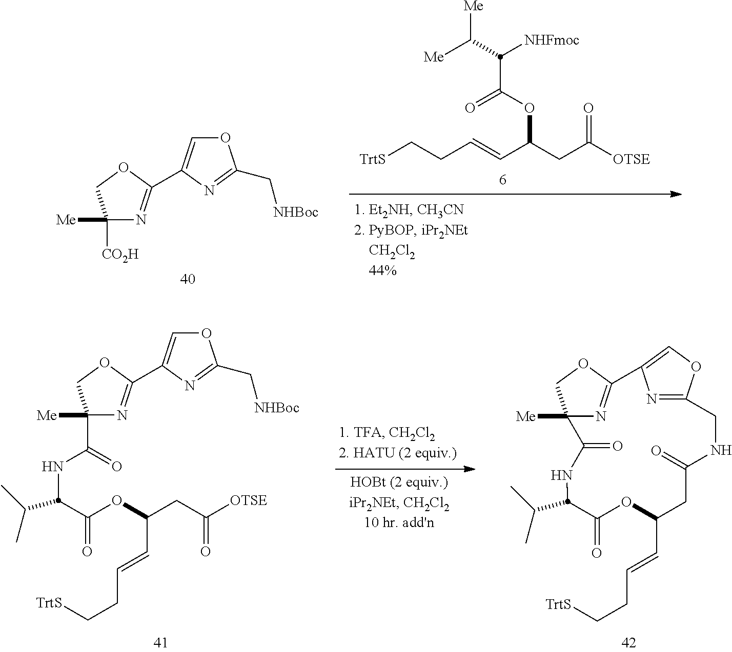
C1([CO2H])([Me])N=C(C2=COC(C[NHBoc])=N2)OC1.[TrtS]CCC=CC(CC([OTSE])=O)OC(=O)C(C([Me])[Me])[NHFmoc].N1=C(C2=COC(C[NHBoc])=N2)OCC1([Me])C(NC(C(OC(CC([OTSE])=O)C=CCC[TrtS])=O)C(C)C)=O.N1=C2OCC1([Me])C(=O)NC(C(C)C)C(=O)OC(C=CCC[TrtS])CC(=O)NCC1=NC2=CO1
